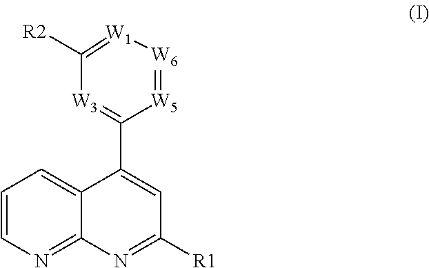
C1([R2])=[W1][W6]=[W5]C(C2=CC([R1])=NC3=NC=CC=C23)=[W3]1
